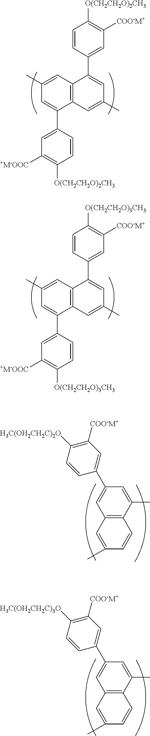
C1=C(C2=CC([+M-OOC])=C([O(CH2CH2O)2CH3])C=C2)C2=C(C=C1C)C(C1=CC([COO-M+])=C([O(CH2CH2O)2CH3])C=C1)=CC(C)=C2.C1=C(C2=CC([+M-OOC])=C([O(CH2CH2O)3CH3])C=C2)C2=C(C=C1C)C(C1=CC([COO-M+])=C([O(CH2CH2O)3CH3])C=C1)=CC(C)=C2.C12=C(C(C)=CC(C3=CC([COO-M+])=C([H3C(OH2CH2C)2O])C=C3)=C1)C=CC(C)=C2.C12=C(C(C)=CC(C3=CC([COO-M+])=C([H3C(OH2CH2C)3O])C=C3)=C1)C=CC(C)=C2
